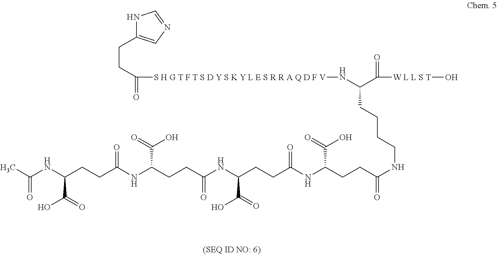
N1C(CCC(=O)[S H G T F T S D Y S K Y L E S R R A Q D F V]NC(CCCCNC(CCC(NC(CCC(NC(CCC(NC(CCC(NC(C)=O)C(O)=O)=O)C(=O)O)=O)C(=O)O)=O)C(=O)O)=O)C(=O)[W L L S T]O)=CN=C1
